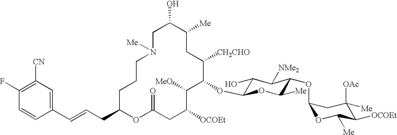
C1C(O)C([Me])CC([CH2CHO])C(OC2C(O)C([NMe2])C(OC3OC([Me])C([OCOEt])C([OAc])([Me])C3)C([Me])O2)C([MeO])C([OCOEt])CC(=O)OC(CC=CC2=CC([CN])=C(F)C=C2)CCCN1[Me]
